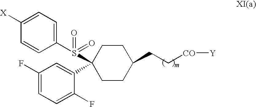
C1CC(CC[CO][Y])CCC1(S(C1=CC=C([X])C=C1)(=O)=O)C1=CC(F)=CC=C1F
